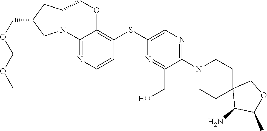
C12(C(N)C(C)OC1)CCN(C1=NC=C(SC3=C4OCC5N(C4=NC=C3)CC(COCOC)C5)N=C1CO)CC2
